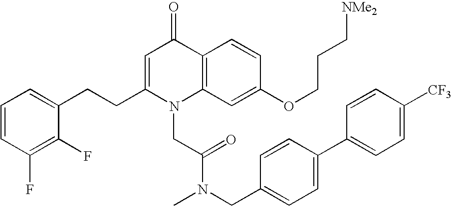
C1=CC(F)=C(F)C(CCC2=CC(=O)C3=C(N2CC(N(CC2=CC=C(C4=CC=C([CF3])C=C4)C=C2)C)=O)C=C(OCCC[NMe2])C=C3)=C1
